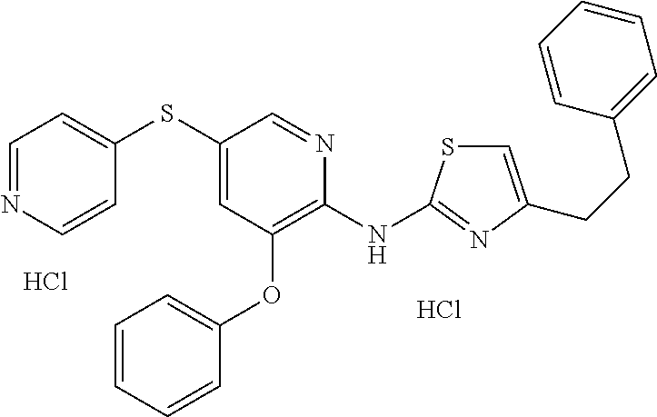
Cl.Cl.C1(SC2=CC(OC3=CC=CC=C3)=C(NC3=NC(CCC4=CC=CC=C4)=CS3)N=C2)=CC=NC=C1
